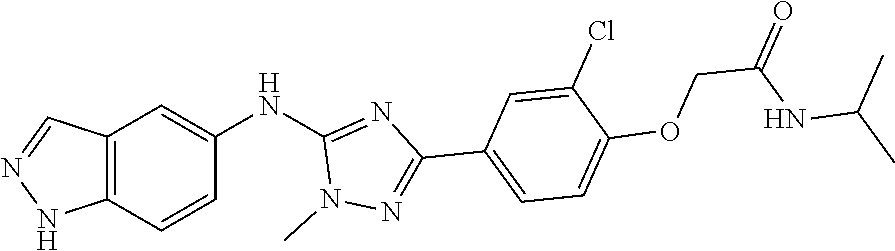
C12=C(C=NN1)C=C(NC1=NC(C3=CC=C(OCC(NC(C)C)=O)C(Cl)=C3)=NN1C)C=C2
